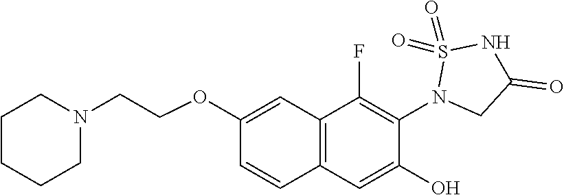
C12=C(C=C(O)C(N3CC(=O)NS3(=O)=O)=C1F)C=CC(OCCN1CCCCC1)=C2
